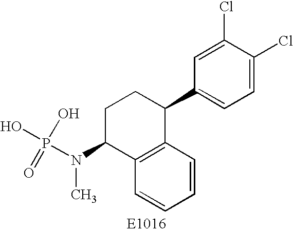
C12=C(C=CC=C1)C(C1=CC=C(Cl)C(Cl)=C1)CCC2N(C)P(O)(=O)O
